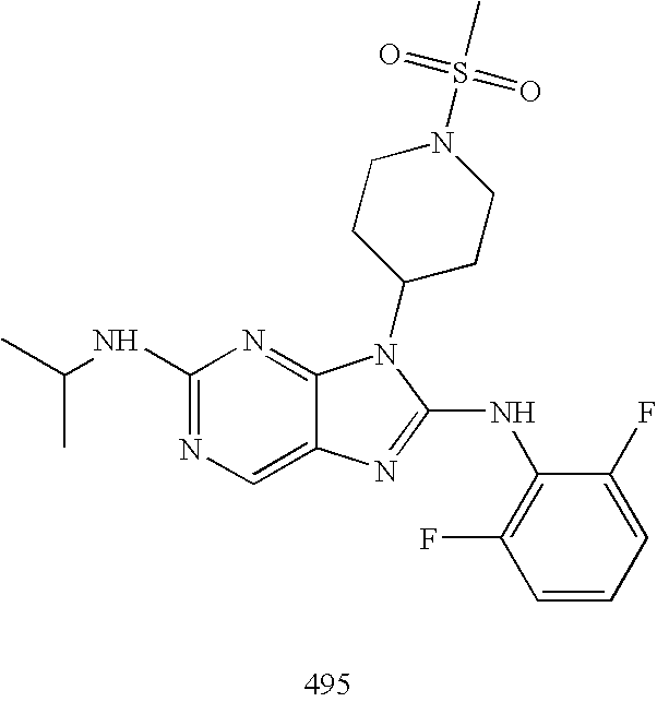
C1(NC(C)C)=NC=C2C(=N1)N(C1CCN(S(C)(=O)=O)CC1)C(NC1=C(F)C=CC=C1F)=N2
